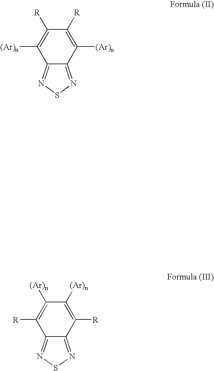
C1([(Ar)n])=C([R])C([R])=C([(Ar)n])C2=NSN=C12.C1([R])=C([(Ar)n])C([(Ar)n])=C([R])C2=NSN=C12
